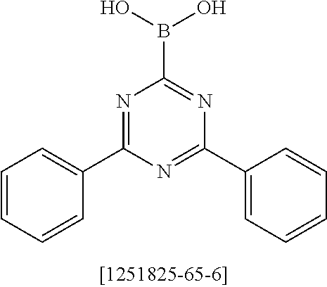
N1=C(C2=CC=CC=C2)N=C(C2=CC=CC=C2)N=C1B(O)O
